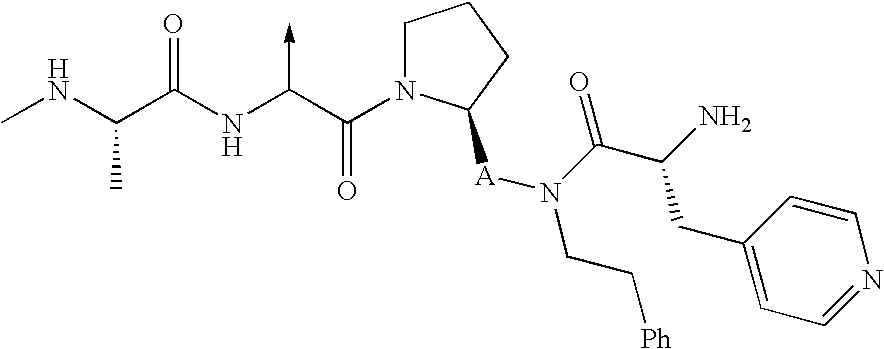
C(NC)(C(NC(C(N1CCCC1[A]N(CC[Ph])C(C(N)CC1=CC=NC=C1)=O)=O)->C)=O)C
